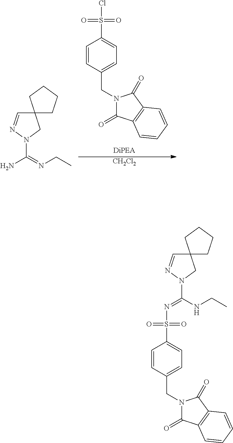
C1=CC(CN2C(=O)C3=C(C2=O)C=CC=C3)=CC=C1S(=O)(=O)Cl.[CH2Cl2].C12(C=NN(C(=NCC)N)C1)CCCC2.C1=CC(CN2C(=O)C3=C(C2=O)C=CC=C3)=CC=C1S(=O)(=O)N=C(NCC)N1CC2(C=N1)CCCC2
